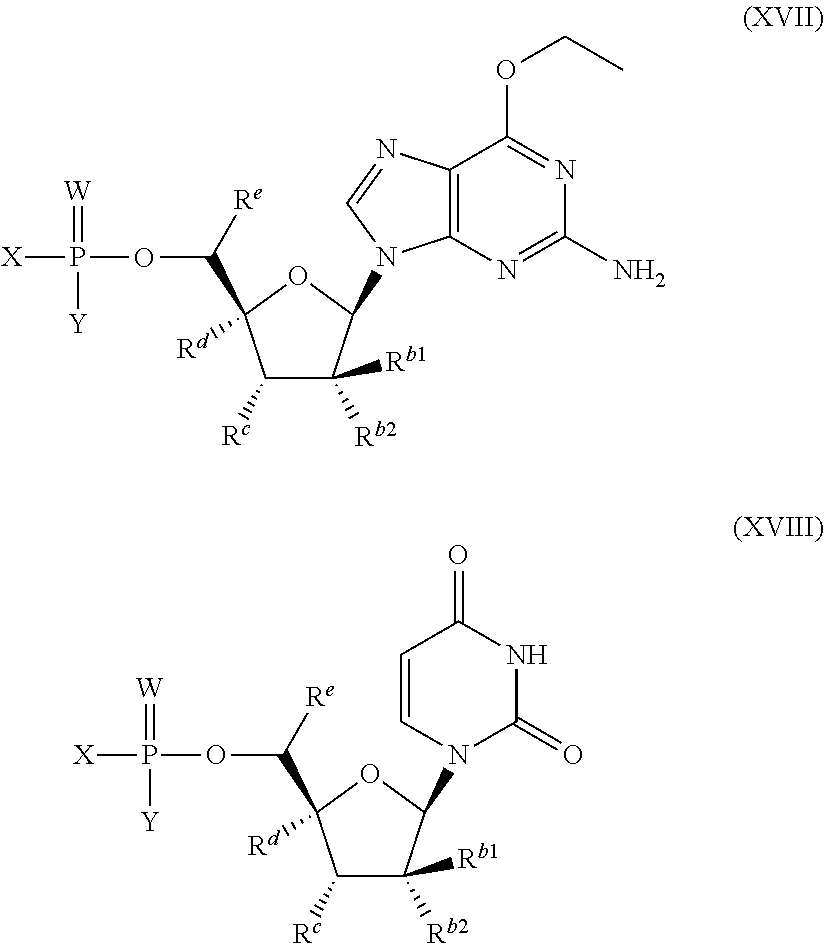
C1([Rc])C([Rb2])([Rb1])C(N2C(=O)NC(=O)C=C2)OC1(C([Re])OP([X])(=[W])[Y])[Rd].C1([Rc])C([Rb2])([Rb1])C(N2C3=C(N=C2)C(OCC)=NC(N)=N3)OC1(C([Re])OP([X])(=[W])[Y])[Rd]
